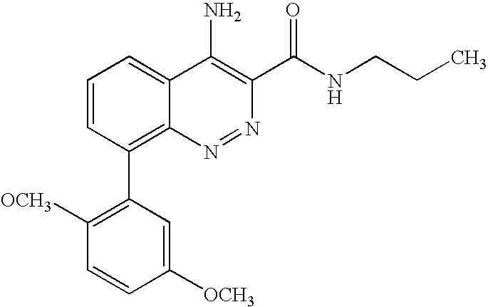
C1([OCH3])=CC(C2=C3C(=CC=C2)C(N)=C(C(NCCC)=O)N=N3)=C([OCH3])C=C1
